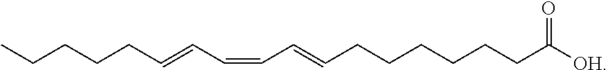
CCCCCC=CC=CC=CCCCCCCC([OH])=O
